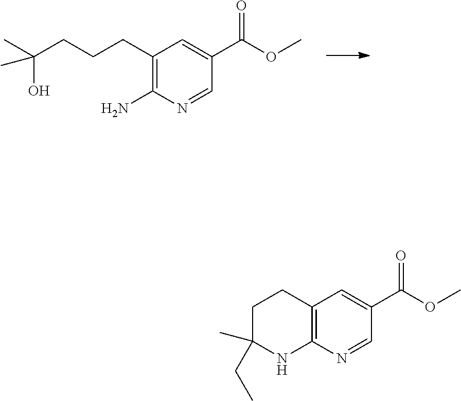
C1(CCCC(C)(O)C)=C(N)N=CC(C(OC)=O)=C1.C12=C(N=CC(C(OC)=O)=C1)NC(CC)(C)CC2
